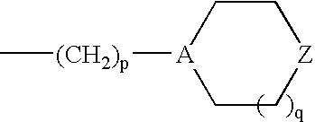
C1C[Z]CC[A]1[(CH2)p]C
